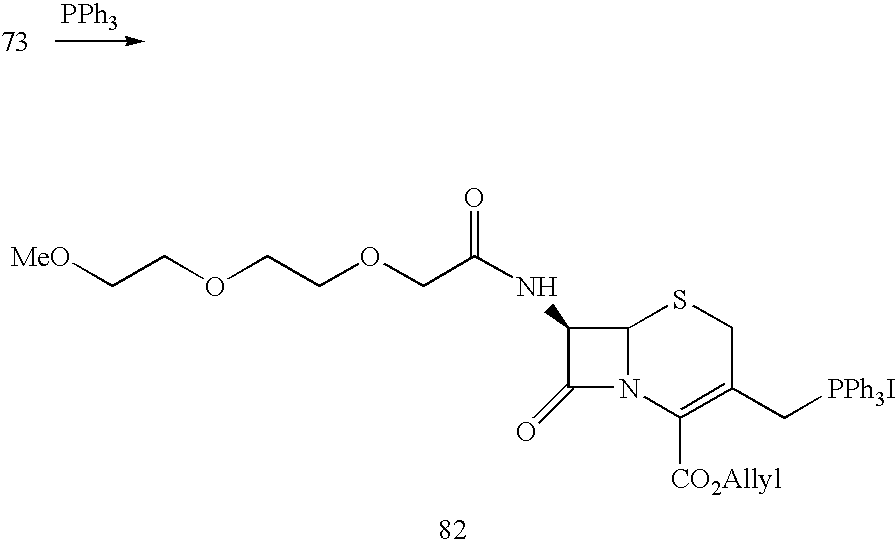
[PPh3].C1(NC(COCCOCC[MeO])=O)C(=O)N2C1SCC(C[PPh3I])=C2[CO2Allyl]
